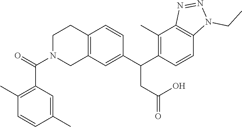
C12=C(C=C(C(C3=C(C)C4=C(C=C3)N(CC)N=N4)CC(=O)O)C=C1)CN(C(C1=C(C)C=CC(C)=C1)=O)CC2
